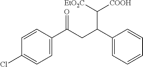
C1=CC(C(CC(C2=CC=CC=C2)C([COOH])[EtO2C])=O)=CC=C1Cl
